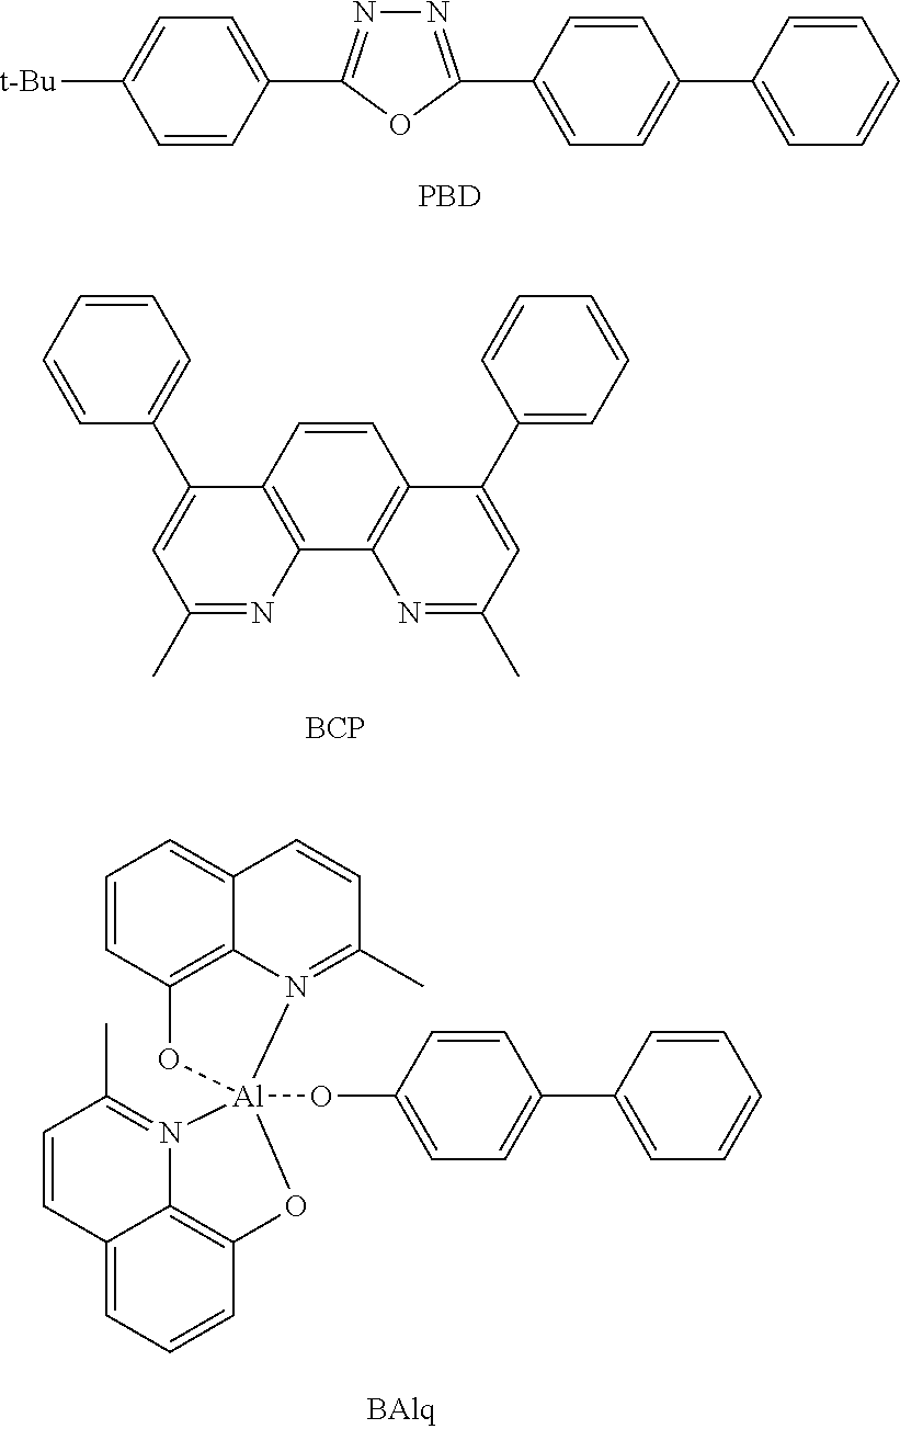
N1=C(C2=CC=C(C3=CC=CC=C3)C=C2)OC(C2=CC=C([t-Bu])C=C2)=N1.[PBD].C12=C(C=CC3=C1N=C(C)C=C3C1=CC=CC=C1)C(C1=CC=CC=C1)=CC(C)=N2.[BCP].O(C1=CC=C(C2=CC=CC=C2)C=C1)[Al]12(OC3=C4C(=CC=C3)C=CC(C)=N14)N1=C(C)C=CC3=CC=CC(=C13)O2
